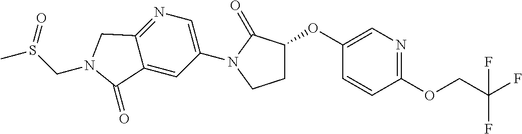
O(C1CCN(C2=CN=C3C(=C2)C(=O)N(CS(C)=O)C3)C1=O)C1=CN=C(OCC(F)(F)F)C=C1
